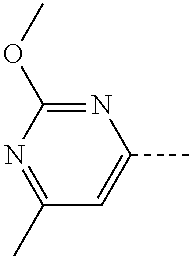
C1=C(C)N=C(OC)N=C1C
